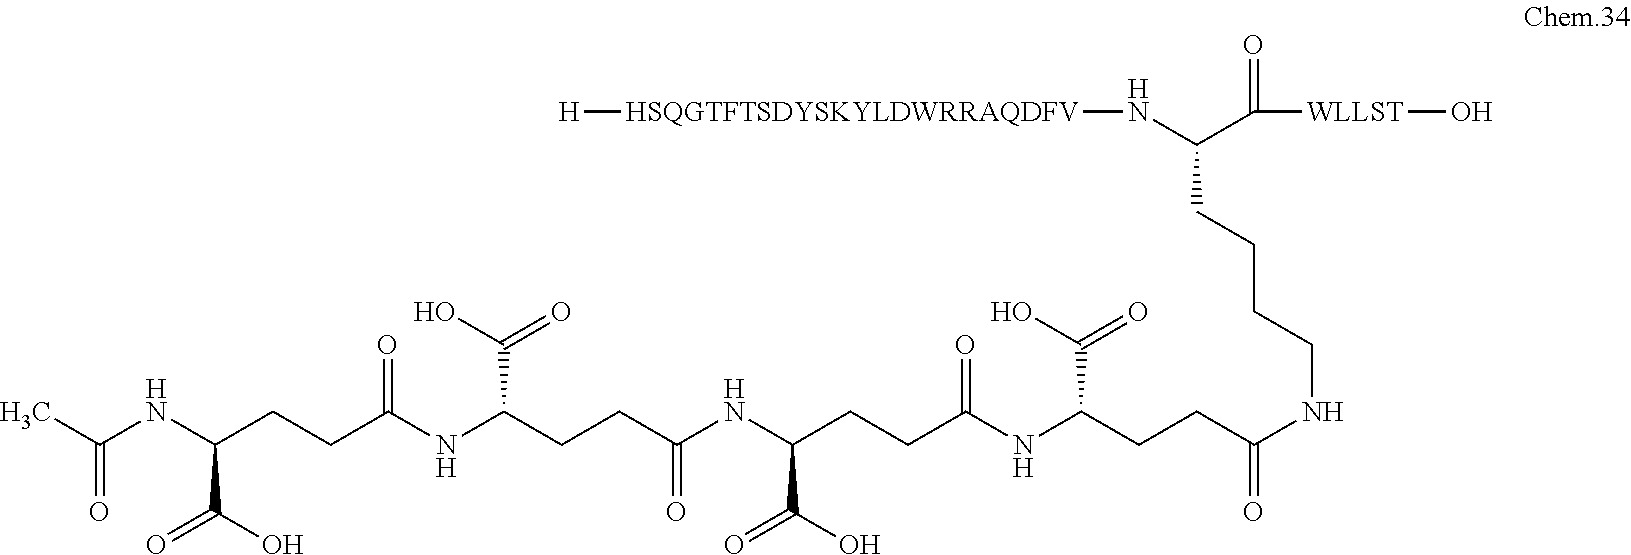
[H][HSQGTFTSDYSKYLDWRRAQDFV]NC(C([WLLST]O)=O)CCCCNC(CCC(NC(CCC(NC(CCC(NC(CCC(NC(C)=O)C(O)=O)=O)C(O)=O)=O)C(O)=O)=O)C(O)=O)=O
